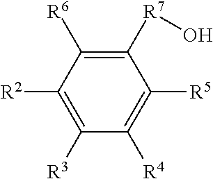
C1([R7]O)=C([R6])C([R2])=C([R3])C([R4])=C1[R5]
